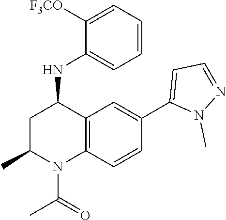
C12=C(C=C(C3=CC=NN3C)C=C1)C(NC1=CC=CC=C1[F3CO])CC(C)N2C(=O)C
